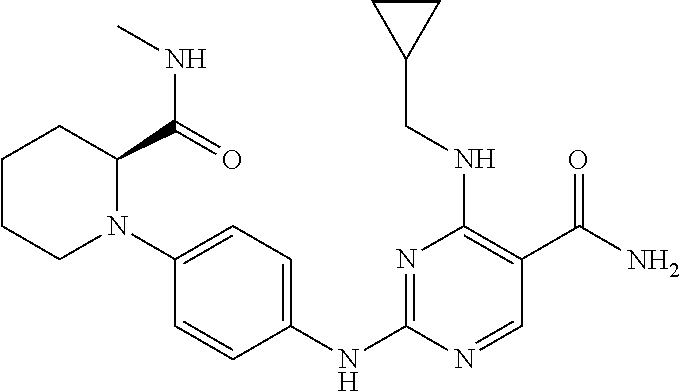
N1=C(NC2=CC=C(N3C(C(=O)NC)CCCC3)C=C2)N=CC(C(N)=O)=C1NCC1CC1
